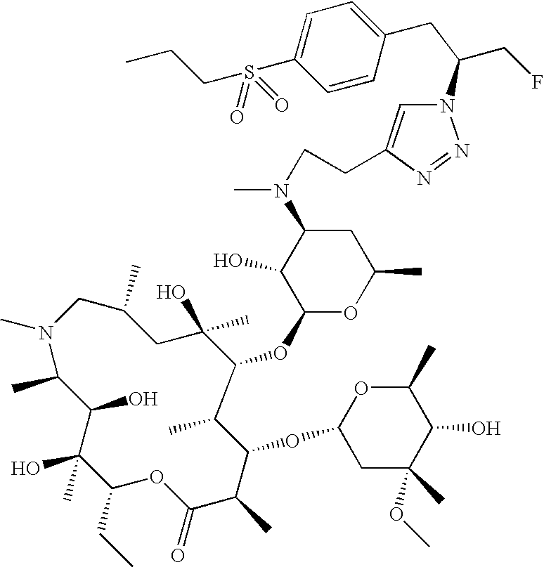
N1(C)CC(C)CC(O)(C)C(OC2OC(C)CC(N(C)CCC3=CN(C(CF)CC4=CC=C(S(=O)(=O)CCC)C=C4)N=N3)C2O)C(C)C(OC2CC(C)(OC)C(O)C(C)O2)C(C)C(=O)OC(CC)C(O)(C)C(O)C1C
